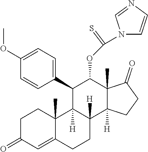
C1C(=O)C=C2C(C)(C1)C1([H])C([H])(CC2)C2([H])C(C)(C(OC(N3C=CN=C3)=S)C1C1=CC=C(OC)C=C1)C(=O)CC2
